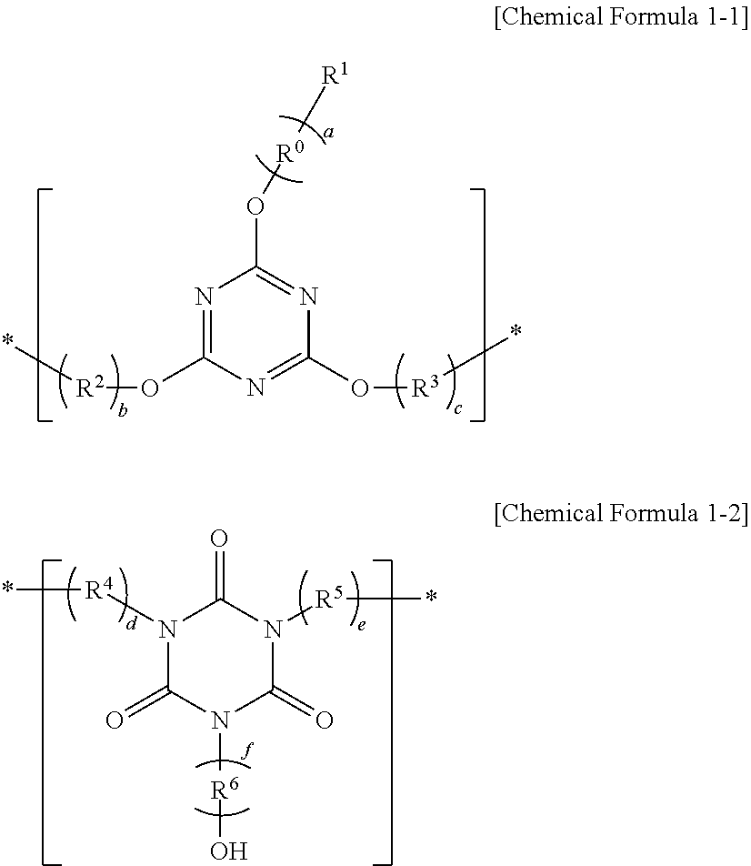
N1([R4]*)C(=O)N([R6]O)C(=O)N([R5]*)C1=O.N1=C(O[R2]*)N=C(O[R3]*)N=C1O[R0][R1]
